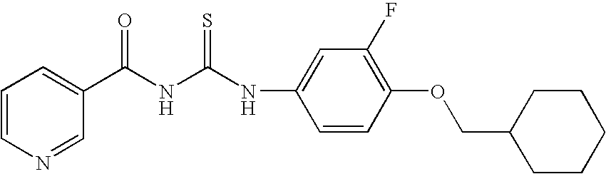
C1=CN=CC(C(NC(NC2=CC(F)=C(OCC3CCCCC3)C=C2)=S)=O)=C1
